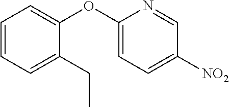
C1=CC=C(CC)C(OC2=CC=C([NO2])C=N2)=C1
